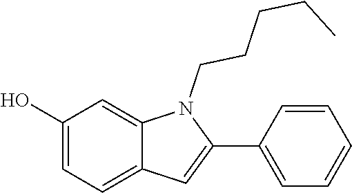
C1(O)=CC=C2C(=C1)N(CCCCC)C(C1=CC=CC=C1)=C2
